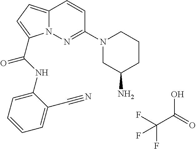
OC(=O)C(F)(F)F.C12=CC=C(C(NC3=CC=CC=C3C#N)=O)N1N=C(N1CC(N)CCC1)C=C2
